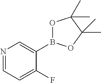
N1=CC=C(F)C(B2OC(C)(C)C(C)(C)O2)=C1
